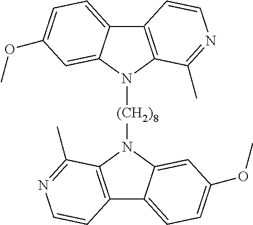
C12=C(N([(CH2)8]N3C4=C(C5=CC=C(OC)C=C35)C=CN=C4C)C3=CC(OC)=CC=C13)C(C)=NC=C2
